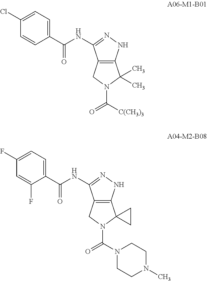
C12=C(CN(C([C(CH3)3])=O)C1(C)C)C(NC(C1=CC=C(Cl)C=C1)=O)=NN2.C12=C(CN(C(N3CCN(C)CC3)=O)C13CC3)C(NC(C1=CC=C(F)C=C1F)=O)=NN2
